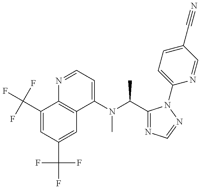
C1(C(F)(F)F)=CC(C(F)(F)F)=CC2=C1N=CC=C2N(C)C(C)C1=NC=NN1C1=CC=C(C#N)C=N1
